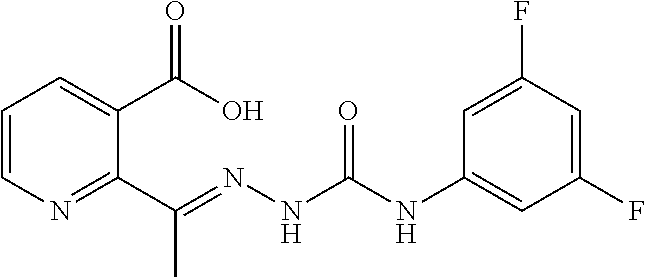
C1=CN=C(C(=NNC(NC2=CC(F)=CC(F)=C2)=O)C)C(C(O)=O)=C1
